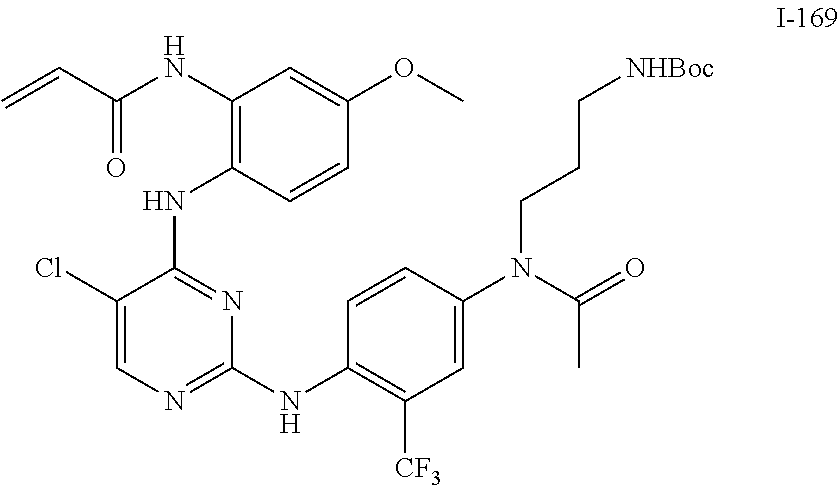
N(C1=CC([CF3])=C(NC2=NC=C(Cl)C(NC3=C(NC(C=C)=O)C=C(OC)C=C3)=N2)C=C1)(C(=O)C)CCC[NHBoc]
